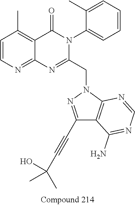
C1=CN=C2C(=C1C)C(=O)N(C1=CC=CC=C1C)C(CN1N=C(C#CC(O)(C)C)C3=C1N=CN=C3N)=N2
